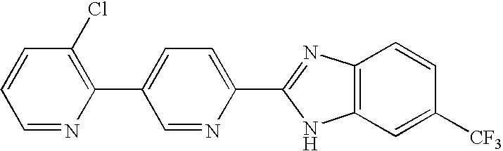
C1=NC(C2=CC=C(C3=NC4=C(N3)C=C([CF3])C=C4)N=C2)=C(Cl)C=C1
